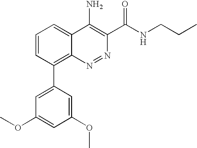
C1(OC)=CC(OC)=CC(C2=C3N=NC(C(NCCC)=O)=C(N)C3=CC=C2)=C1
